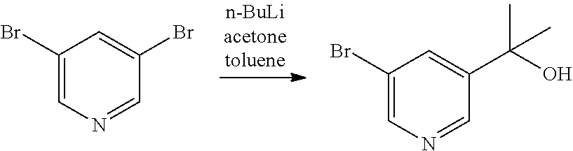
C1(Br)=CN=CC(Br)=C1.C1(Br)=CN=CC(C(O)(C)C)=C1
